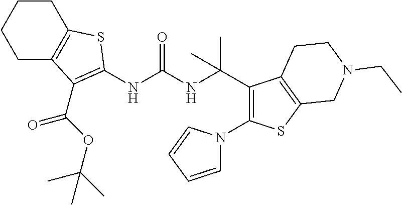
C1C2=C(CCC1)SC(NC(NC(C1=C(N3C=CC=C3)SC3=C1CCN(CC)C3)(C)C)=O)=C2C(=O)OC(C)(C)C
